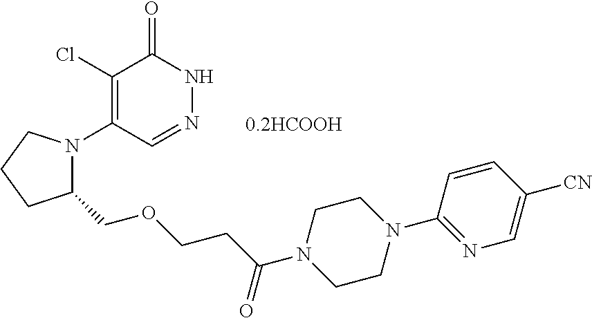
C1(Cl)=C(N2CCCC2COCCC(=O)N2CCN(C3=NC=C([CN])C=C3)CC2)C=NNC1=O
